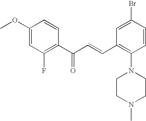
C1(OC)=CC(F)=C(C(C=CC2=C(N3CCN(C)CC3)C=CC(Br)=C2)=O)C=C1
